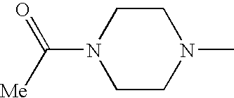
N1(C(=O)[Me])CCN(C)CC1
